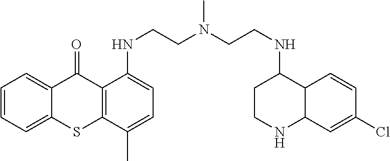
C1=CC=C2C(=C1)C(=O)C1=C(S2)C(C)=CC=C1NCCN(CCNC1CCNC2C1C=CC(Cl)=C2)C
